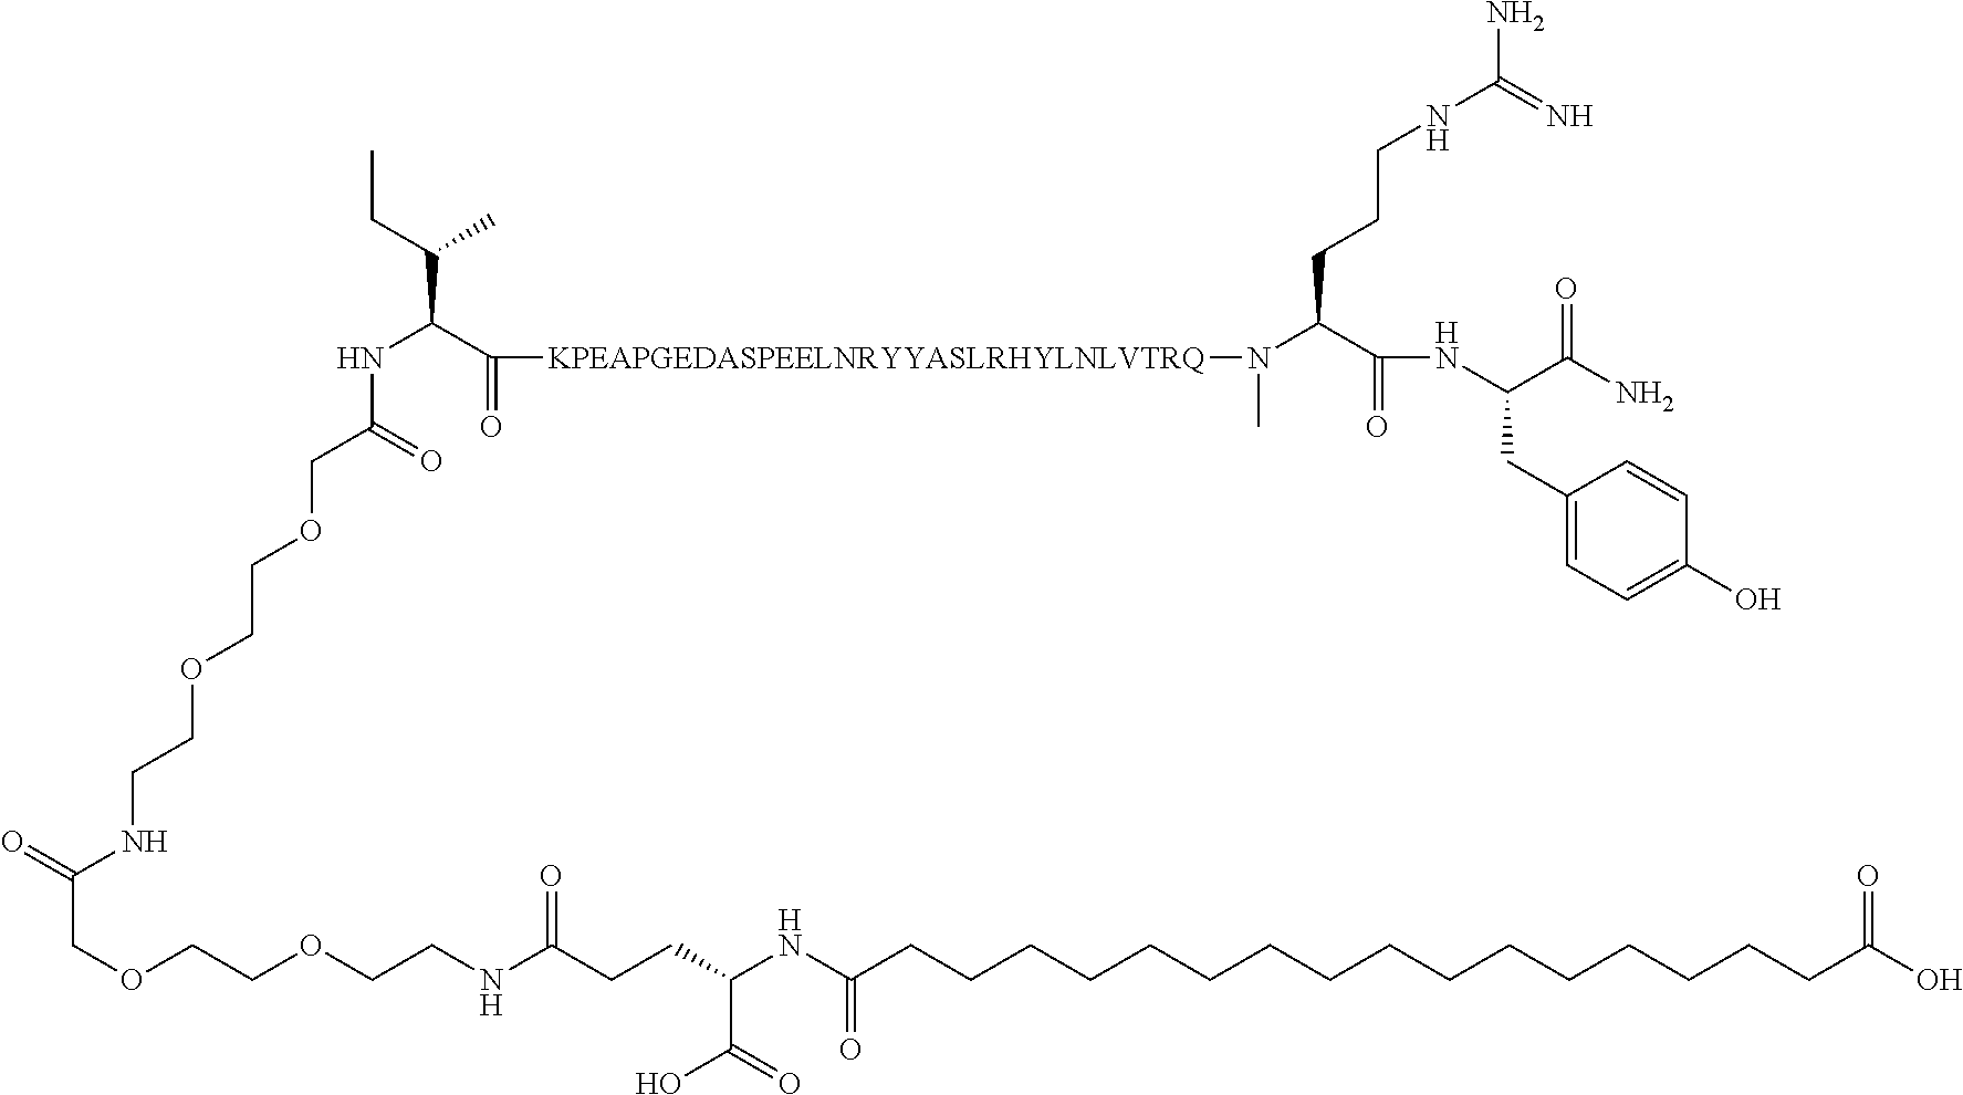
CCC(C(C([KPEAPGEDASPEELNRYYASLRHYLNLVTRQ]N(C)C(C(=O)NC(C(=O)N)CC1=CC=C(O)C=C1)CCCNC(=N)N)=O)NC(COCCOCCNC(COCCOCCNC(CCC(NC(CCCCCCCCCCCCCCCCC(O)=O)=O)C(=O)O)=O)=O)=O)C
